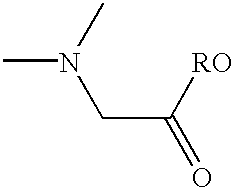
CN(CC([RO])=O)C
